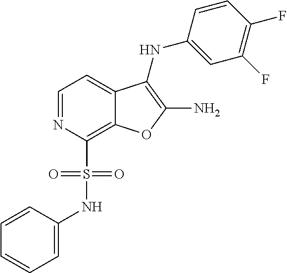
C1=NC(S(=O)(=O)NC2=CC=CC=C2)=C2C(=C1)C(NC1=CC(F)=C(F)C=C1)=C(N)O2
